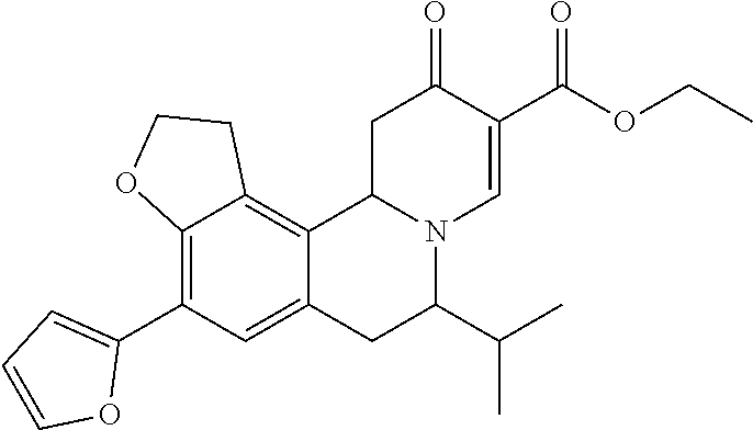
C12=C(C3=CC=CO3)C=C3C(=C1CCO2)C1N(C(C(C)C)C3)C=C(C(OCC)=O)C(=O)C1
